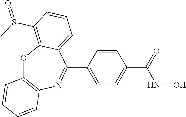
O1C2=C(N=C(C3=CC=C(C(=O)NO)C=C3)C3=CC=CC(S(=O)C)=C13)C=CC=C2
